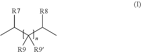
CC(C(C(C)[R8])([R9])[R9])[R7]
